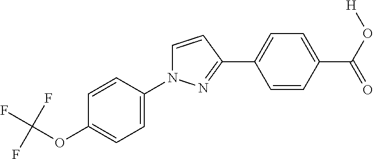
C1(OC(F)(F)F)=CC=C(N2C=CC(C3=CC=C(C(=O)O[H])C=C3)=N2)C=C1
